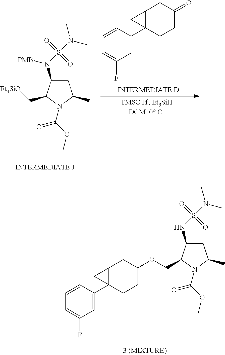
C1(C23C(CC(=O)CC2)C3)=CC(F)=CC=C1.C1C(N(S(N(C)C)(=O)=O)[PMB])C(C[Et3SiO])N(C(OC)=O)C1C.C1C(NS(N(C)C)(=O)=O)C(COC2CCC3(C4=CC(F)=CC=C4)C(C2)C3)N(C(OC)=O)C1C
